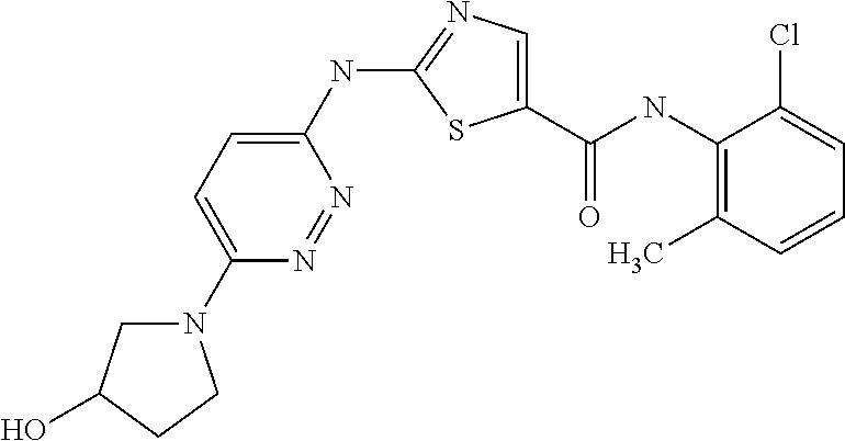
N(C1=NC=C(C(NC2=C(C)C=CC=C2Cl)=O)S1)C1=CC=C(N2CC(O)CC2)N=N1
